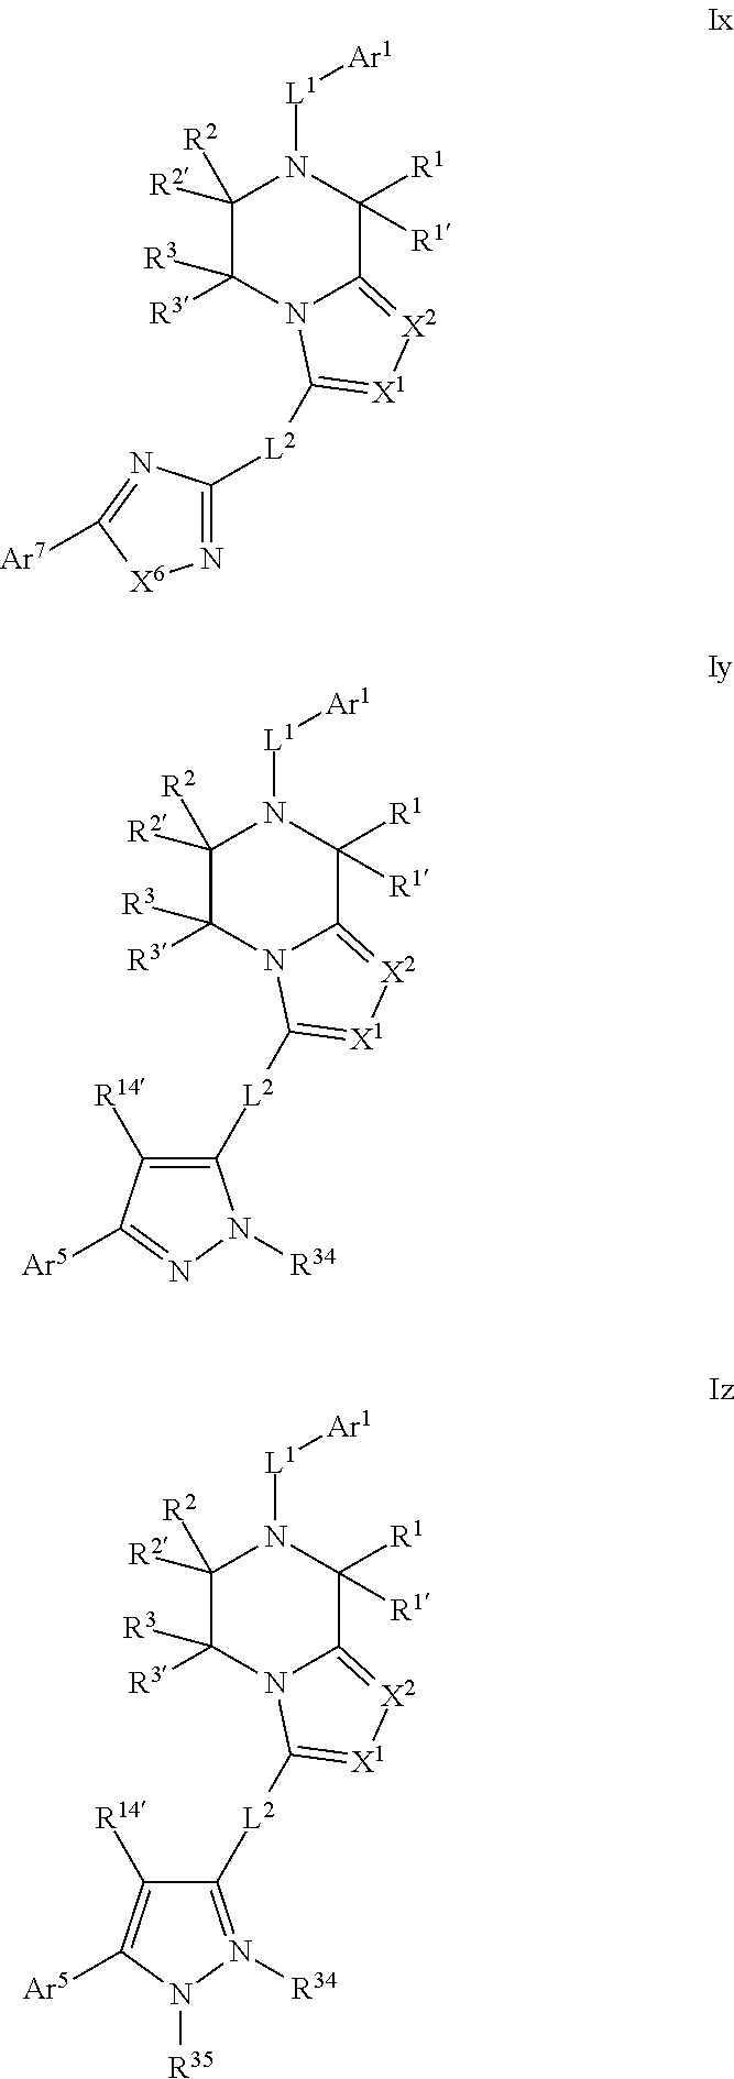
C1([R2])([R2])C([R3])([R3])N2C(=[X2][X1]=C2[L2]C2=N[X6]C([Ar7])=N2)C([R1])([R1])N1[L1][Ar1].C1([R2])([R2])C([R3])([R3])N2C(=[X2][X1]=C2[L2]C2=C([R14])C([Ar5])=NN2[R34])C([R1])([R1])N1[L1][Ar1].C1([R2])([R2])C([R3])([R3])N2C(=[X2][X1]=C2[L2]C2=N([R34])N([R35])C([Ar5])=C2[R14])C([R1])([R1])N1[L1][Ar1]
